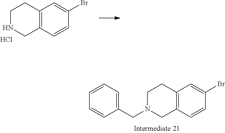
C12=C(C=CC(Br)=C1)CN(CC1=CC=CC=C1)CC2.C12=C(C=CC(Br)=C1)CNCC2.Cl
